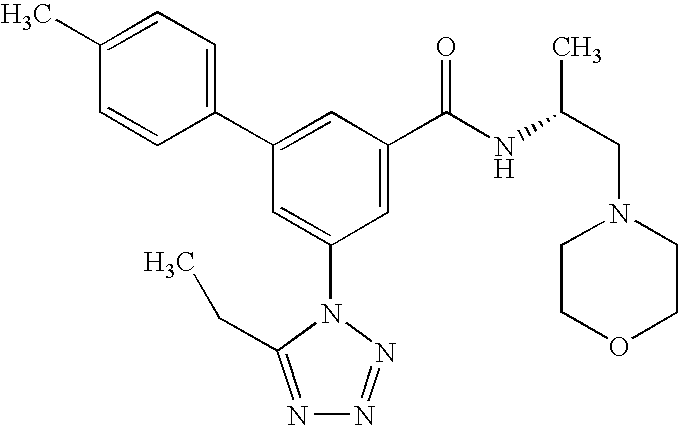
C1(C2=CC(C(NC(CN3CCOCC3)C)=O)=CC(N3C(CC)=NN=N3)=C2)=CC=C(C)C=C1
